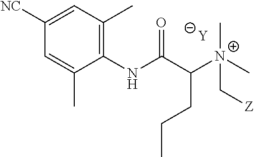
[Y].C1=C(C)C(NC(C([N+](C[Z])(C)C)CCC)=O)=C(C)C=C1[NC]
